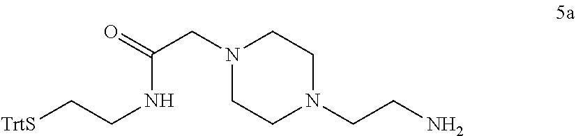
[TrtS]CCNC(CN1CCN(CCN)CC1)=O
